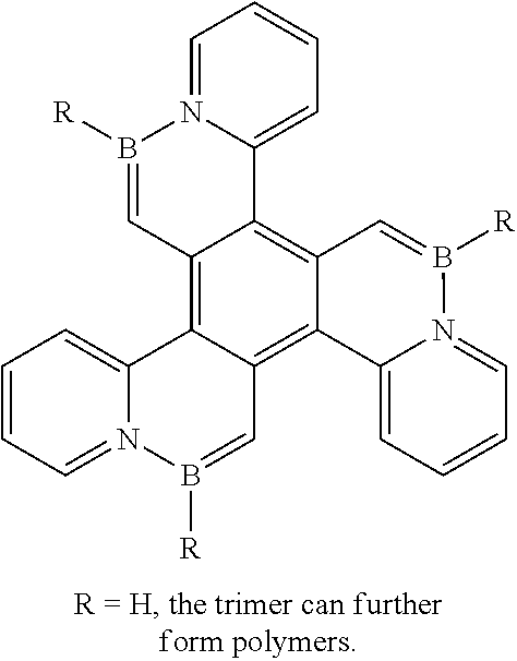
C1=CC=N2C(=C1)C1=C3C(=C4C(=C1C=B2[R])C1=CC=CC=N1B([R])=C4)C1=CC=CC=N1B([R])=C3
